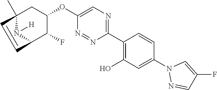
C1(C2=C(O)C=C(N3N=CC(F)=C3)C=C2)=NC=C(OC2CC3(C)N([H])C(C2F)C=C3)N=N1
